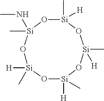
[Si]1([H])(C)O[Si]([H])(C)O[Si](C)(NC)O[Si](C)([H])O[Si](C)([H])O1
